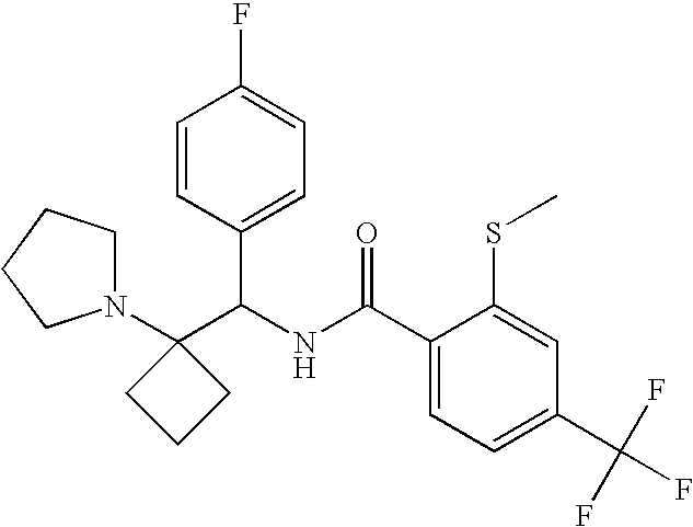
C1(C(NC(C2=CC=C(C(F)(F)F)C=C2SC)=O)C2=CC=C(F)C=C2)(N2CCCC2)CCC1
